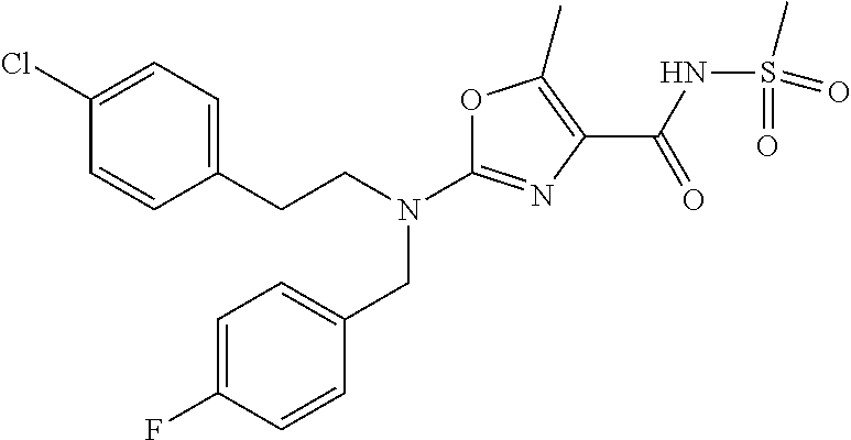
N(C1=NC(C(NS(C)(=O)=O)=O)=C(C)O1)(CC1=CC=C(F)C=C1)CCC1=CC=C(Cl)C=C1
